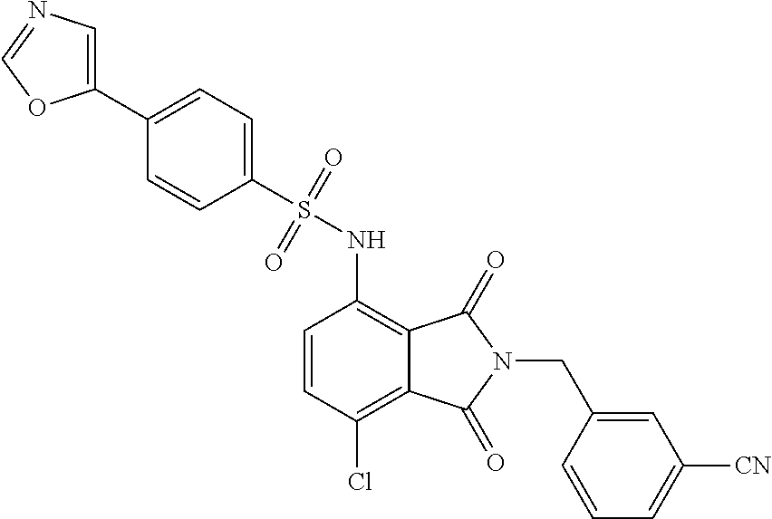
C1(C2=CN=CO2)=CC=C(S(=O)(=O)NC2=C3C(=C(Cl)C=C2)C(=O)N(CC2=CC([CN])=CC=C2)C3=O)C=C1
